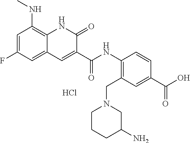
C1=C(F)C=C2C(=C1NC)NC(=O)C(C(NC1=C(CN3CCCC(N)C3)C=C(C(O)=O)C=C1)=O)=C2.Cl
